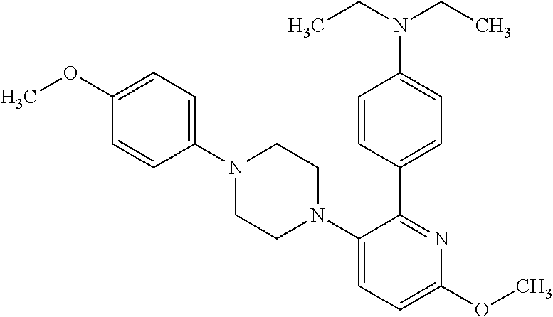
C1(N2CCN(C3=CC=C(OC)N=C3C3=CC=C(N(CC)CC)C=C3)CC2)=CC=C(OC)C=C1
